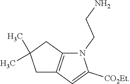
N1(CCN)C2=C(C=C1[CO2Et])CC(C)(C)C2
